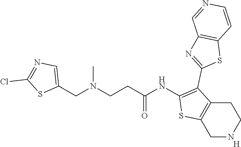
C1NCCC2=C1SC(NC(CCN(CC1=CN=C(Cl)S1)C)=O)=C2C1=NC2=C(S1)C=CN=C2.[H]
